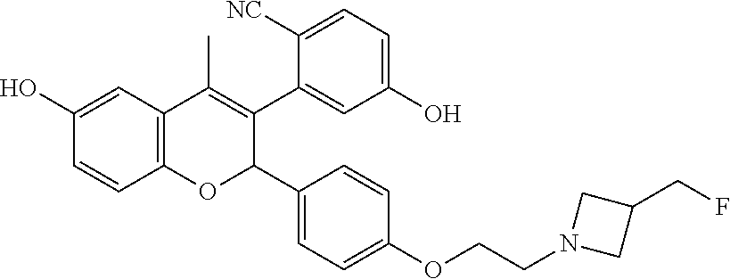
C12=C(C=C(O)C=C1)C(C)=C(C1=CC(O)=CC=C1[NC])C(C1=CC=C(OCCN3CC(CF)C3)C=C1)O2
